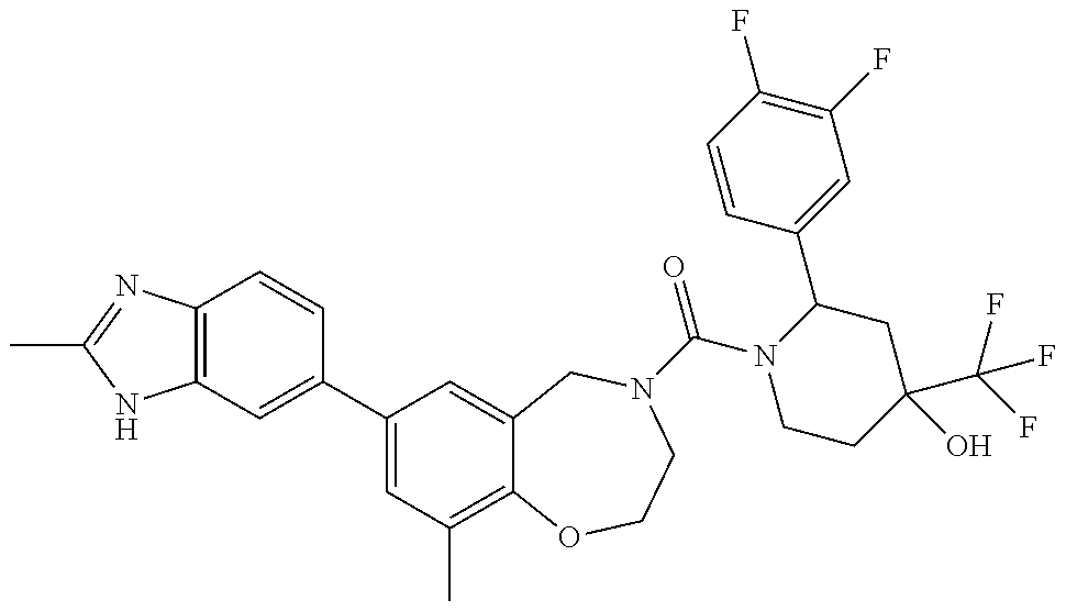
C12=C(N=C(C)N1)C=CC(C1=CC(C)=C3C(=C1)CN(C(N1CCC(O)(C(F)(F)F)CC1C1=CC(F)=C(F)C=C1)=O)CCO3)=C2
